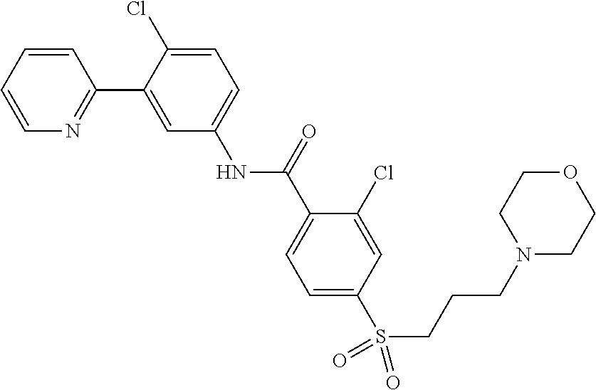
C1=CN=C(C2=CC(NC(C3=CC=C(S(CCCN4CCOCC4)(=O)=O)C=C3Cl)=O)=CC=C2Cl)C=C1
